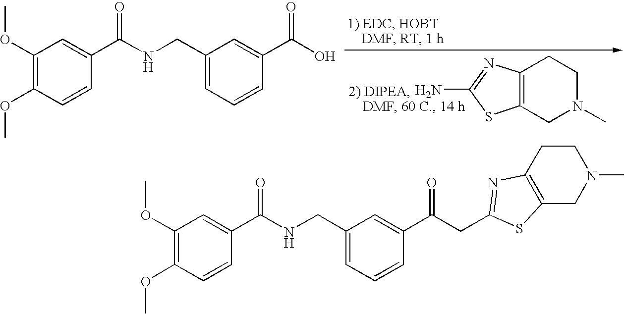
C12=C(N=C(N)S1)CCN(C)C2.C1(OC)=C(OC)C=CC(C(NCC2=CC=CC(C(O)=O)=C2)=O)=C1.C1(OC)=C(OC)C=CC(C(NCC2=CC=CC(C(CC3=NC4=C(CN(C)CC4)S3)=O)=C2)=O)=C1
